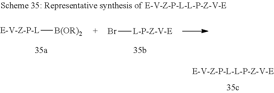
[E-V-Z-P-L][B(OR)2].Br[L-P-Z-V-E]
